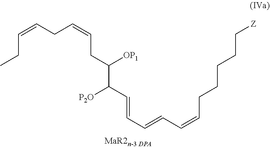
CCC=CCC=CCC(C(C=CC=CC=CCCCCC[Z])[P2O])[OP1]
